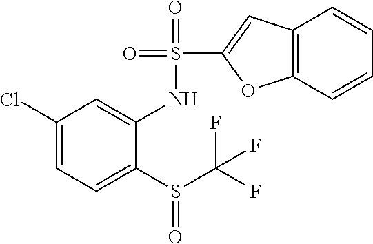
C1(Cl)=CC=C(S(C(F)(F)F)=O)C(NS(C2=CC3=C(O2)C=CC=C3)(=O)=O)=C1
